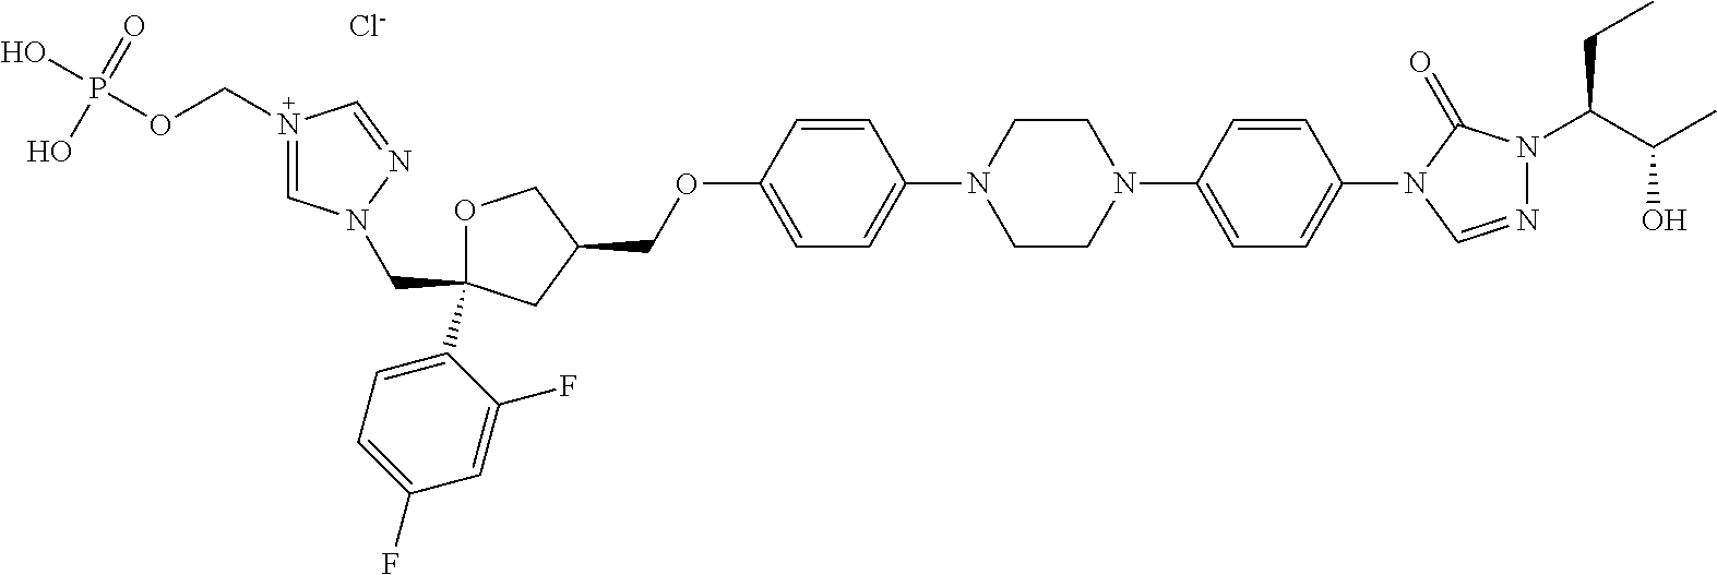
[Cl-].C1OC(C2=CC=C(F)C=C2F)(CN2C=N(COP(O)(=O)O)C=N2)CC1COC1=CC=C(N2CCN(C3=CC=C(N4C=NN(C(C(C)O)CC)C4=O)C=C3)CC2)C=C1
